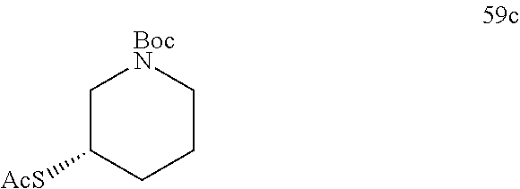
C1C([AcS])CCC[BocN]1
